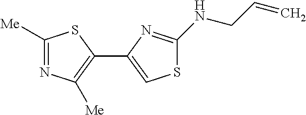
C1([Me])=NC([Me])=C(C2=CSC(NCC=C)=N2)S1
